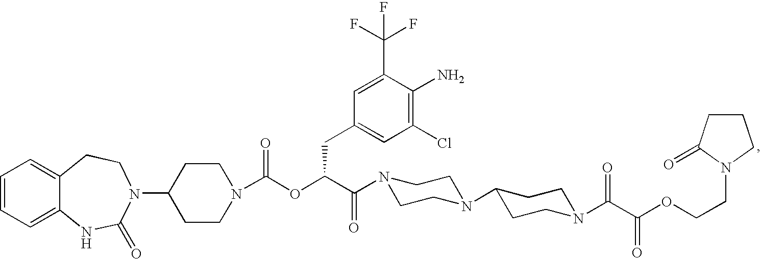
C1=CC=C2C(=C1)CCN(C1CCN(C(OC(C(=O)N3CCN(C4CCN(C(C(OCCN5C(=O)CCC5)=O)=O)CC4)CC3)CC3=CC(Cl)=C(N)C(C(F)(F)F)=C3)=O)CC1)C(=O)N2
